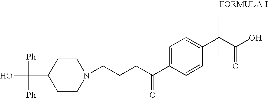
C1CN(CCCC(C2=CC=C(C(C(O)=O)(C)C)C=C2)=O)CCC1C([Ph])([Ph])O
